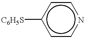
[C6H5S]c1ccncc1
